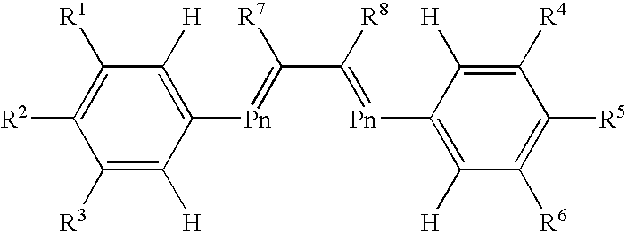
[R2]C1=C([R1])C([H])=C([Pn]=C(C([R8])=[Pn]C2=C([H])C([R6])=C([R5])C([R4])=C2[H])[R7])C([H])=C1[R3]
